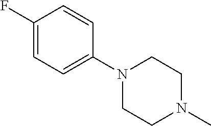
C1(F)=CC=C(N2CCN(C)CC2)C=C1
